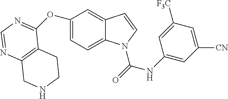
C1=C(OC2=NC=NC3=C2CCNC3)C=C2C(=C1)N(C(=O)NC1=CC([CN])=CC([F3C])=C1)C=C2
